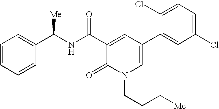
C1=CC=CC(C(NC(C2=CC(C3=CC(Cl)=CC=C3Cl)=CN(CCC[Me])C2=O)=O)[Me])=C1
